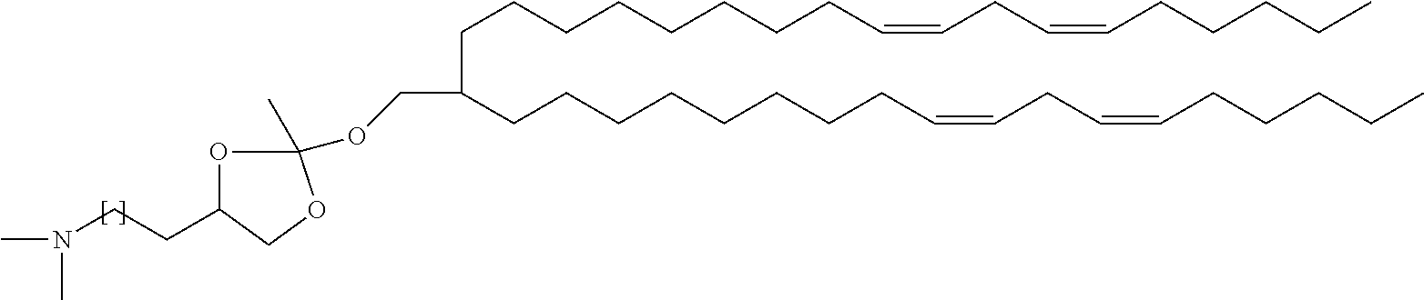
C(CCCCCCCC=CCC=CCCCCC)C(CCCCCCCCC=CCC=CCCCCC)COC1(C)OC(CCN(C)C)CO1
